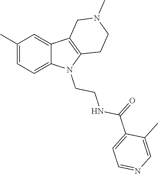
C1(C)=CC=C2C(=C1)C1=C(N2CCNC(C2=CC=NC=C2C)=O)CCN(C)C1
